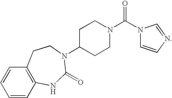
C1=CC2=C(C=C1)CCN(C1CCN(C(N3C=CN=C3)=O)CC1)C(=O)N2
